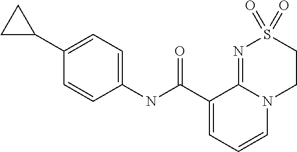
C1(C2CC2)=CC=C(NC(C2=CC=CN3C2=NS(=O)(=O)CC3)=O)C=C1
